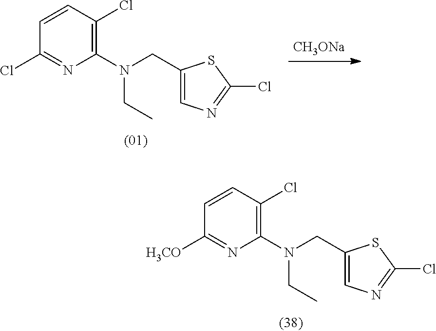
C1=CC(Cl)=C(N(CC2=CN=C(Cl)S2)CC)N=C1[H3CO].C1=CC(Cl)=C(N(CC2=CN=C(Cl)S2)CC)N=C1Cl.[CH3ONa]
